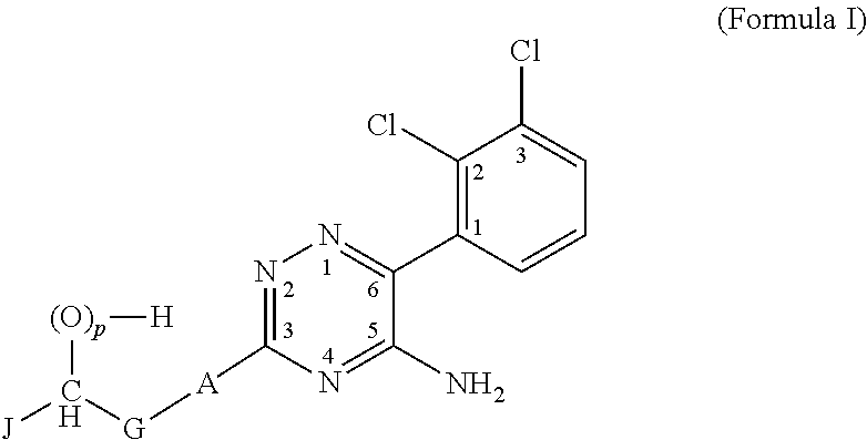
N1=C([A][G]C([J])[(O)p][H])N=C(N)C(C2=C(Cl)C(Cl)=CC=C2)=N1
